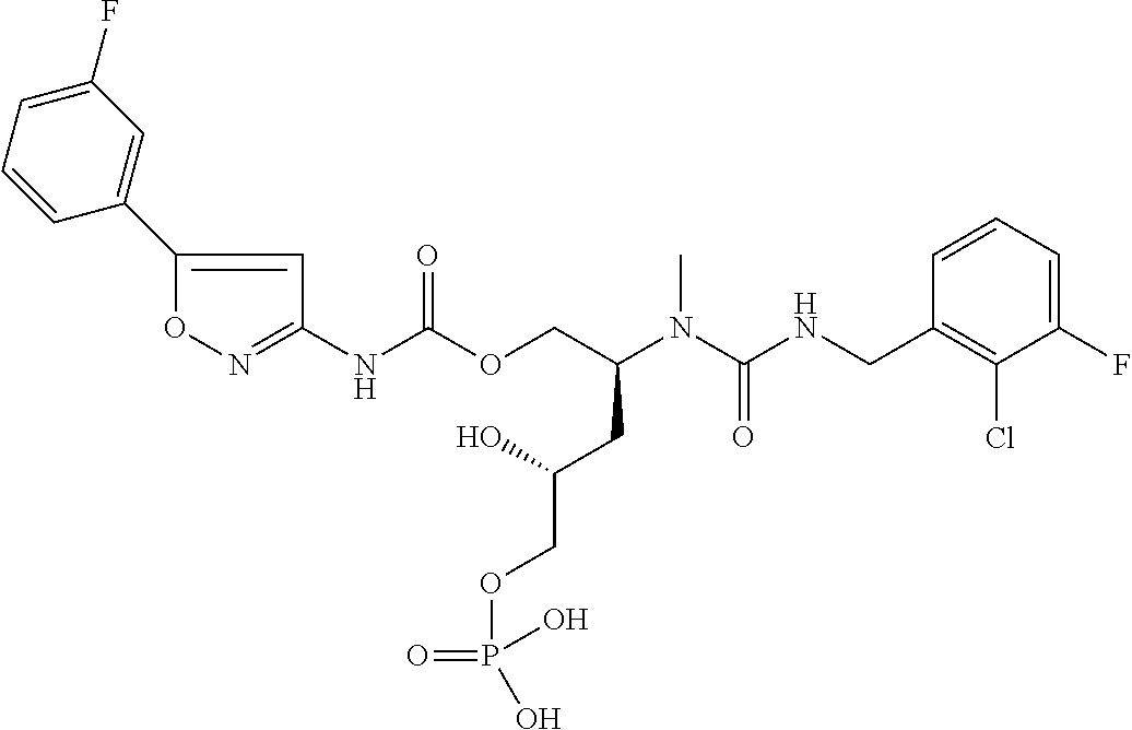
C1=CC(CNC(N(C(COC(NC2=NOC(C3=CC(F)=CC=C3)=C2)=O)CC(COP(=O)(O)O)O)C)=O)=C(Cl)C(F)=C1
